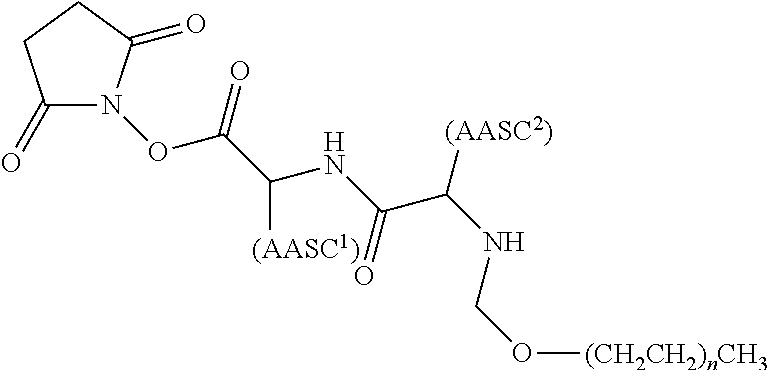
C1(=O)N(OC(C(NC(C(NCO[(CH2CH2)nCH3])[(AASC2)])=O)[(AASC1)])=O)C(=O)CC1
